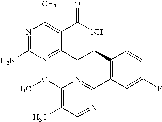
C12=NC(N)=NC(C)=C1C(=O)NC(C1=C(C3=NC(OC)=C(C)C=N3)C=C(F)C=C1)C2
